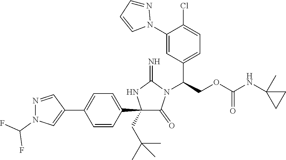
C1(C2=CC=C(C3=CN(C(F)F)N=C3)C=C2)(CC(C)(C)C)C(=O)N(C(COC(NC2(C)CC2)=O)C2=CC=C(Cl)C(N3N=CC=C3)=C2)C(=N)N1
